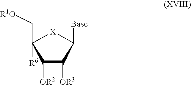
C1([OR2])C([OR3])C([Base])[X]C1(C[R1O])[R6]
